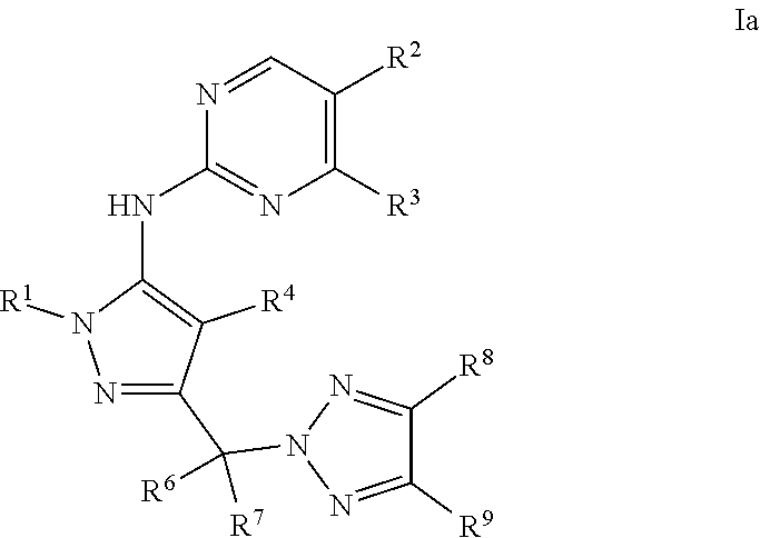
N1=C(C([R6])(N2N=C([R9])C([R8])=N2)[R7])C([R4])=C(NC2=NC([R3])=C([R2])C=N2)N1[R1]
